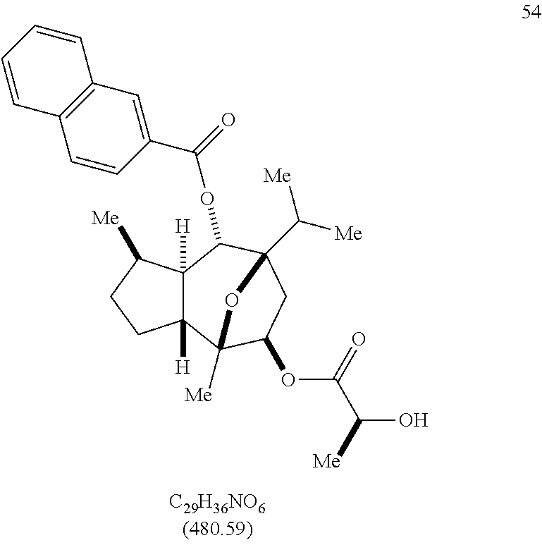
C(=O)(OC1C2([H])C([H])(C3([Me])C(OC(C([Me])O)=O)CC1(C([Me])[Me])O3)CCC2[Me])C1=CC2=C(C=C1)C=CC=C2
